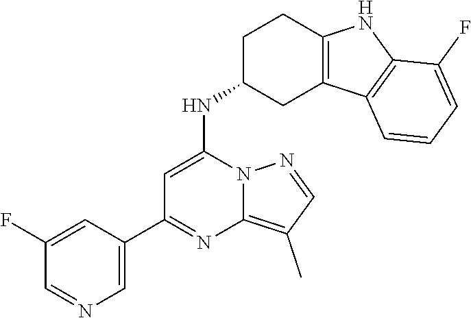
C1=C(C2=NC3=C(C)C=NN3C(NC3CC4=C(CC3)NC3=C4C=CC=C3F)=C2)C=C(F)C=N1
